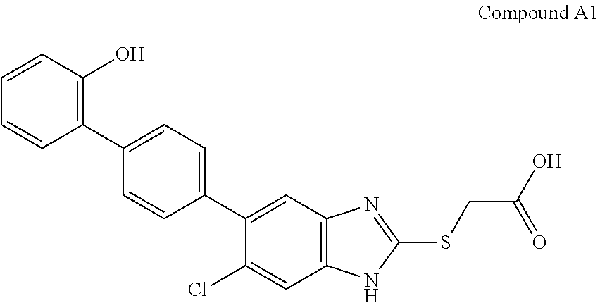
C1(C2=CC=C(C3=CC4=C(C=C3Cl)NC(SCC(O)=O)=N4)C=C2)=C(O)C=CC=C1
